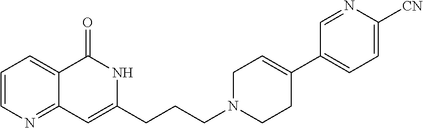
C1=CN=C2C(=C1)C(=O)NC(CCCN1CC=C(C3=CC=C([CN])N=C3)CC1)=C2
